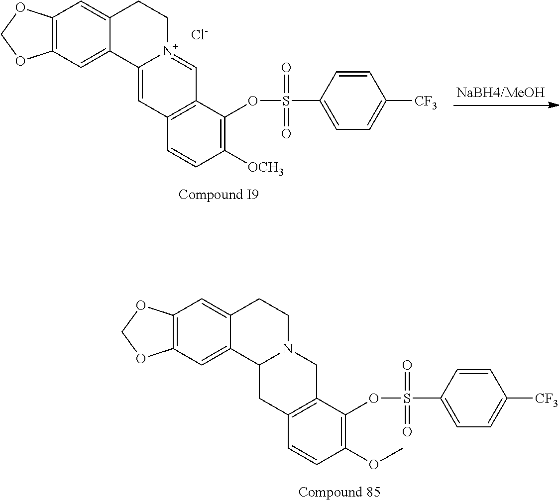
C12=C(C=C3C(=C1)CCN1C3CC3=C(C1)C(OS(C1=CC=C([CF3])C=C1)(=O)=O)=C(OC)C=C3)OCO2.C12=C(C=C3C(=C1)CC[N+]1=CC4=C(C=C31)C=CC([OCH3])=C4OS(C1=CC=C([CF3])C=C1)(=O)=O)OCO2.[Cl-]
